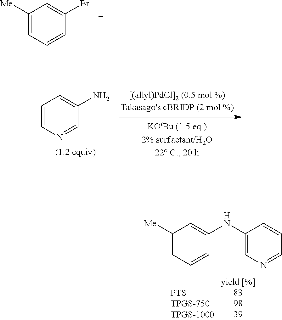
C1([Me])=CC=CC(Br)=C1.C1=CN=CC(N)=C1.C1([Me])=CC=CC(NC2=CN=CC=C2)=C1
